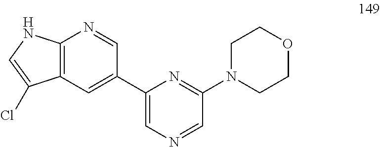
C12=C(NC=C1Cl)N=CC(C1=CN=CC(N3CCOCC3)=N1)=C2
